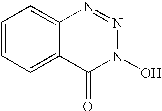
C1=CC=C2C(=C1)N=NN(O)C2=O
